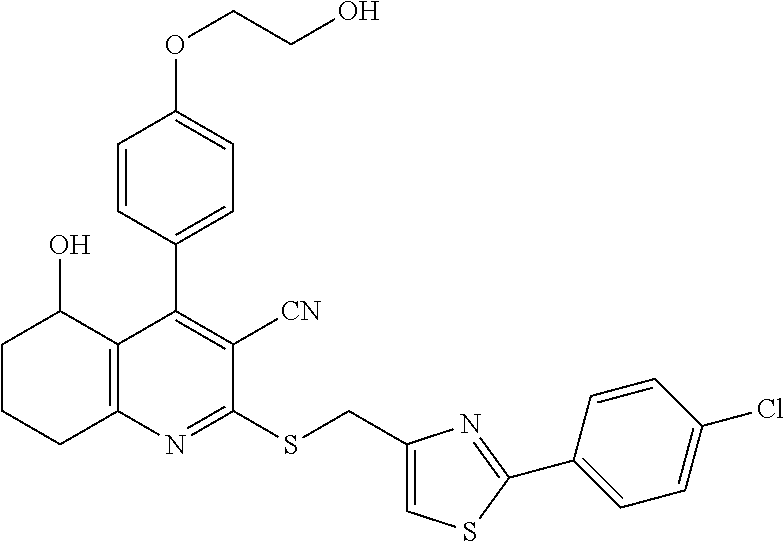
C1=CC(C2=C([CN])C(SCC3=CSC(C4=CC=C(Cl)C=C4)=N3)=NC3=C2C(O)CCC3)=CC=C1OCCO
